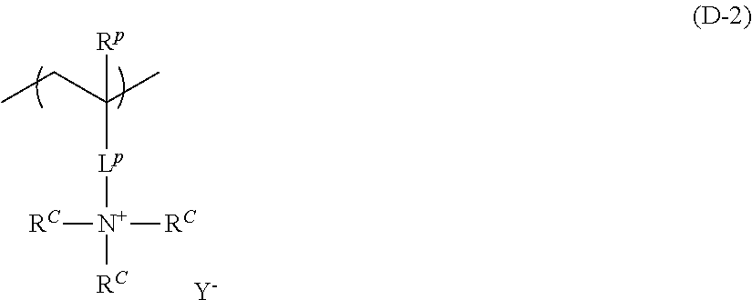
C([Lp][N+]([RC])([RC])[RC])(CC)(C)[Rp].[Y]
